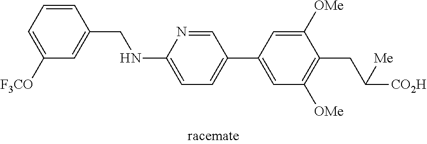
C1=CC(CNC2=CC=C(C3=CC([OMe])=C(CC([CO2H])[Me])C([OMe])=C3)C=N2)=CC([F3CO])=C1
